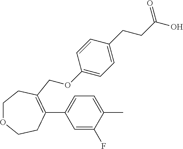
C1(C2=CC=C(C)C(F)=C2)=C(COC2=CC=C(CCC(O)=O)C=C2)CCOCC1
